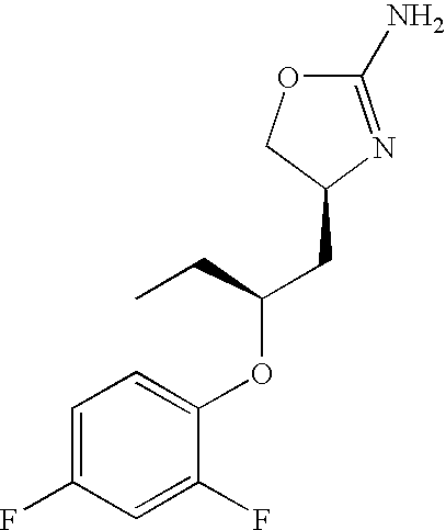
O1C(N)=NC(CC(OC2=CC=C(F)C=C2F)CC)C1
